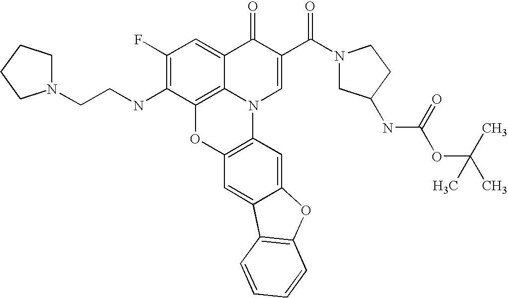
C1(F)=C(NCCN2CCCC2)C2=C3C(=C1)C(=O)C(C(N1CC(NC(OC(C)(C)C)=O)CC1)=O)=CN3C1=C(O2)C=C2C(=C1)OC1=C2C=CC=C1
